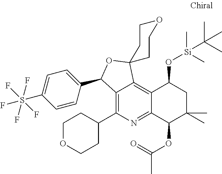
C12=C(C3CCOCC3)N=C3C(=C1C1(OC2C2=CC=C(S(F)(F)(F)(F)F)C=C2)CCOCC1)C(O[Si](C)(C)C(C)(C)C)CC(C)(C)C3OC(=O)C
